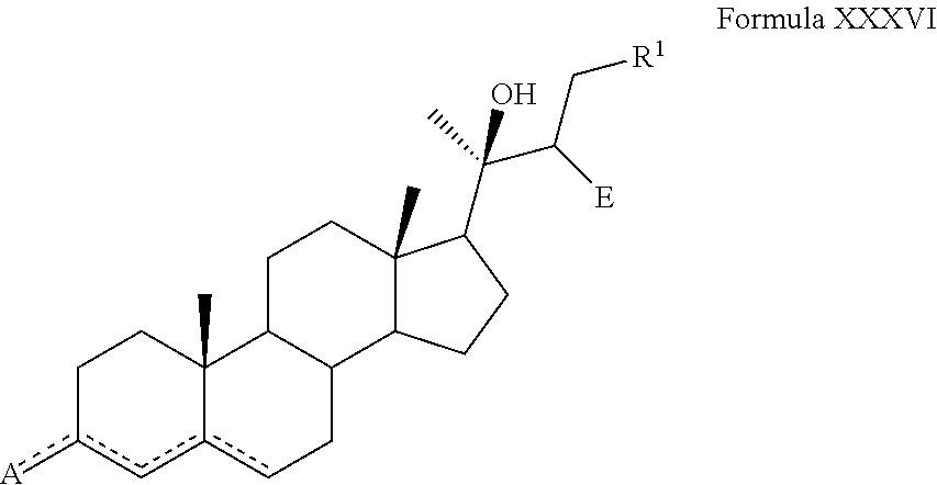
C1c([A])cc2cCC3C(C2(C)C1)CCC1(C)C3CCC1C(C([E])C[R1])(C)O
